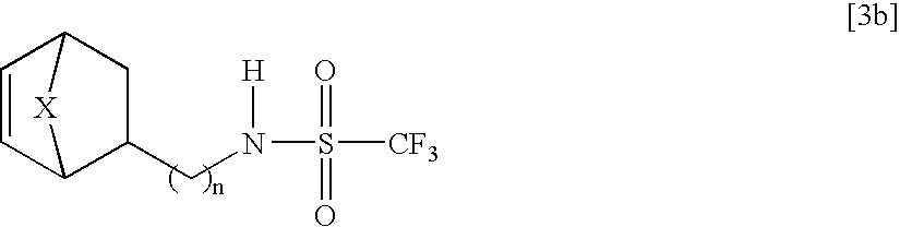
C1C2[X]C(C1CN(S([CF3])(=O)=O)[H])C=C2
